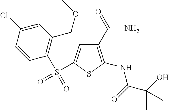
C1(C(N)=O)=C(NC(C(O)(C)C)=O)SC(S(=O)(C2=C(COC)C=C(Cl)C=C2)=O)=C1
